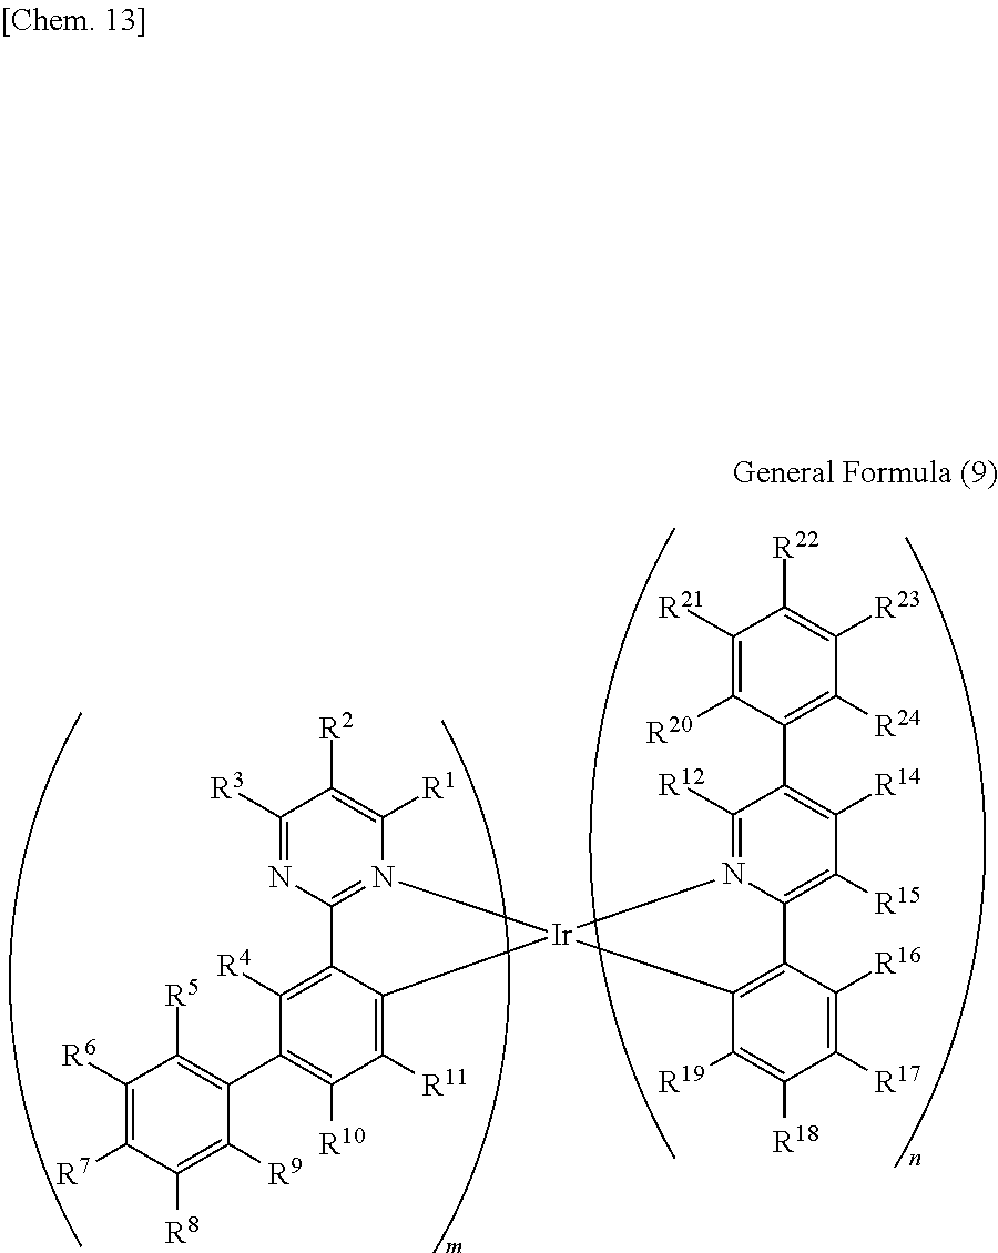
C1([R3])=NC2=N(C([R1])=C1[R2])[Ir]1(C3=C([R11])C([R10])=C(C4=C([R5])C([R6])=C([R7])C([R8])=C4[R9])C([R4])=C23)N2=C([R12])C(C3=C([R24])C([R23])=C([R22])C([R21])=C3[R20])=C([R14])C([R15])=C2C2=C1C([R19])=C([R18])C([R17])=C2[R16]
